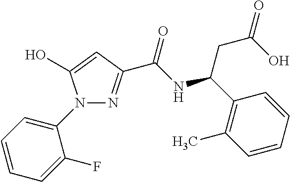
N1=C(C(NC(C2=C(C)C=CC=C2)CC(=O)O)=O)C=C(O)N1C1=CC=CC=C1F
